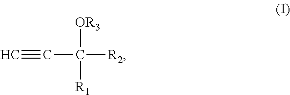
C#CC([R2])([OR3])[R1]
